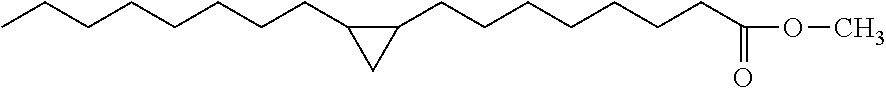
C(C1CC1CCCCCCCC(OC)=O)CCCCCCC
